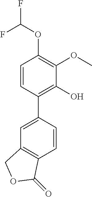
C1=CC(C2=CC3=C(C=C2)C(=O)OC3)=C(O)C(OC)=C1OC(F)F
